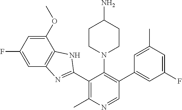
C1(C2=NC3=C(N2)C(OC)=CC(F)=C3)=C(C)N=CC(C2=CC(F)=CC(C)=C2)=C1N1CCC(N)CC1
